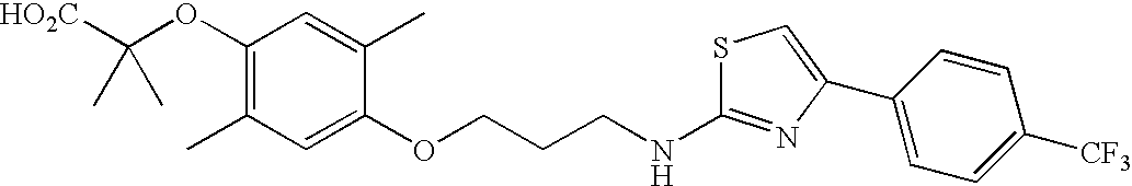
[HO2C]C(OC1=C(C)C=C(OCCCNC2=NC(C3=CC=C([CF3])C=C3)=CS2)C(C)=C1)(C)C
